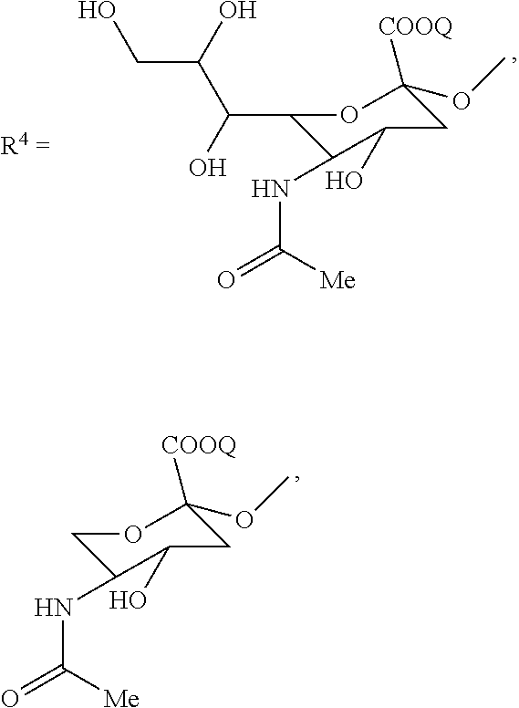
C1(C(C(O)CO)O)C(NC(=O)[Me])C(O)CC([COOQ])(OC)O1.C1C(NC(=O)[Me])C(O)CC([COOQ])(OC)O1
